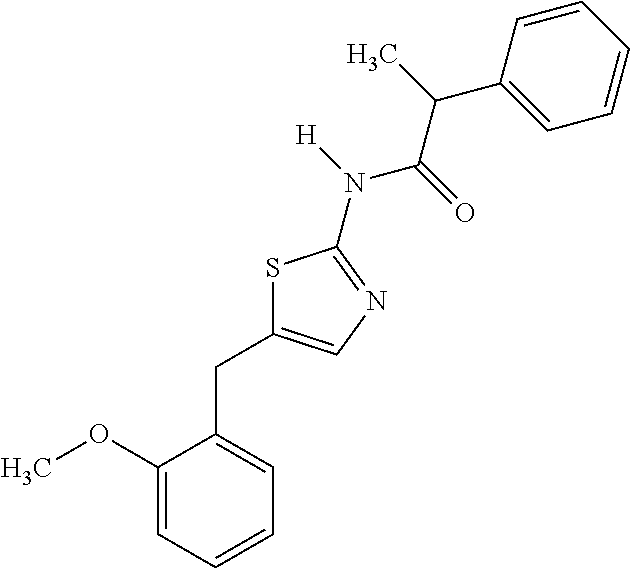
C1=CC=C(OC)C(CC2=CN=C(N([H])C(=O)C(C)C3=CC=CC=C3)S2)=C1
